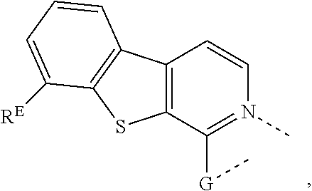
C12=C(C([G]C)=N(C)C=C1)SC1=C2C=CC=C1[RE]
